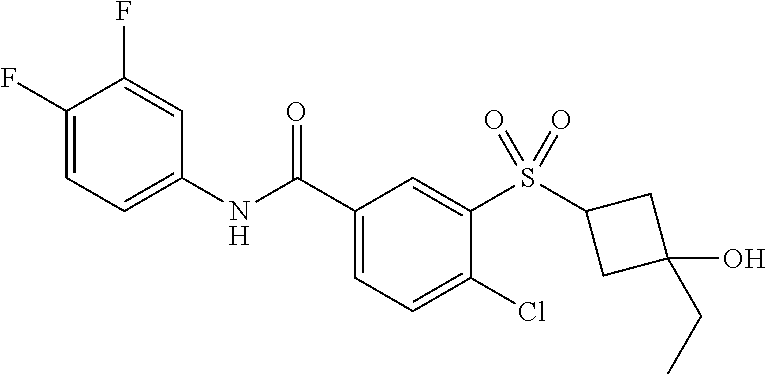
C1(F)=CC=C(NC(C2=CC=C(Cl)C(S(=O)(=O)C3CC(O)(CC)C3)=C2)=O)C=C1F
